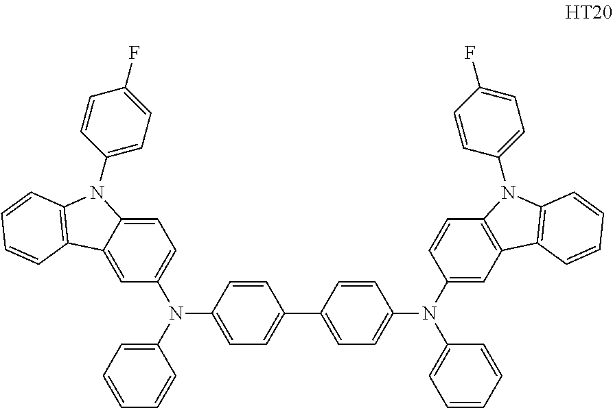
C1=CC(N(C2=CC=CC=C2)C2=CC=C3C(=C2)C2=C(N3C3=CC=C(F)C=C3)C=CC=C2)=CC=C1C1=CC=C(N(C2=CC=CC=C2)C2=CC3=C(C=C2)N(C2=CC=C(F)C=C2)C2=C3C=CC=C2)C=C1
